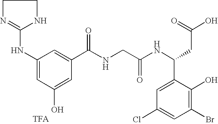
[TFA].C1(NC2=NCCN2)=CC(O)=CC(C(=O)NCC(NC(C2=CC(Cl)=CC(Br)=C2O)CC(O)=O)=O)=C1
